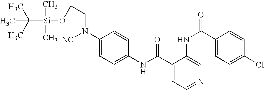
C1(NC(=O)C2=CC=NC=C2NC(=O)C2=CC=C(Cl)C=C2)=CC=C(N(CCO[Si](C(C)(C)C)(C)C)[NC])C=C1
